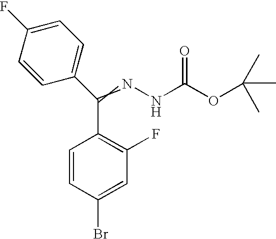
C1=CC(Br)=CC(F)=C1C(=NNC(OC(C)(C)C)=O)C1=CC=C(F)C=C1
